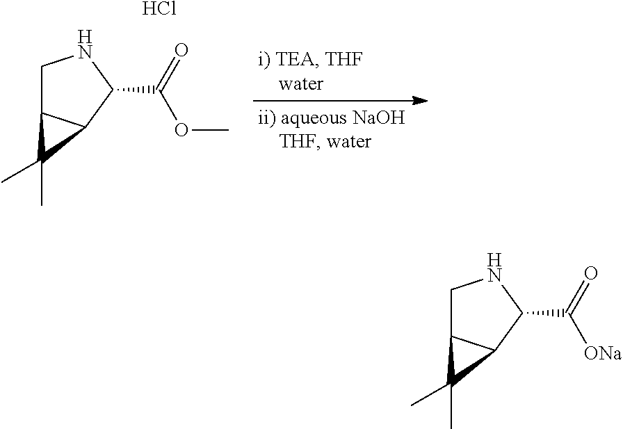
C1NC(C([ONa])=O)C2C1C2(C)C.C1NC(C(OC)=O)C2C1C2(C)C.Cl
